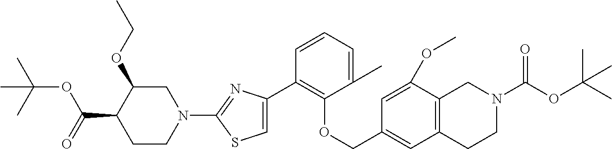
C1(C2=C(OCC3=CC4=C(C(OC)=C3)CN(C(OC(C)(C)C)=O)CC4)C(C)=CC=C2)=CSC(N2CC(OCC)C(C(=O)OC(C)(C)C)CC2)=N1
